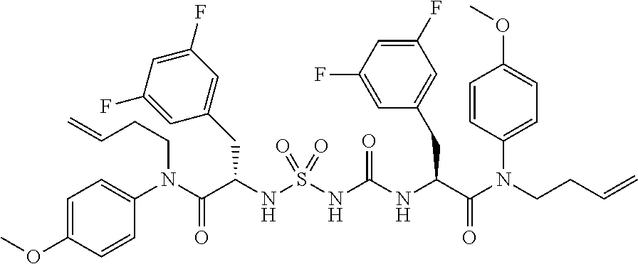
C1(N(C(C(NS(NC(NC(C(N(CCC=C)C2=CC=C(OC)C=C2)=O)CC2=CC(F)=CC(F)=C2)=O)(=O)=O)CC2=CC(F)=CC(F)=C2)=O)CCC=C)=CC=C(OC)C=C1
